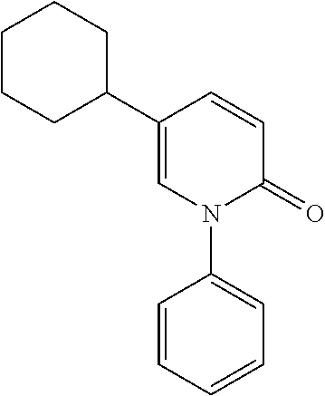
C1=CC(C2CCCCC2)=CN(C2=CC=CC=C2)C1=O
